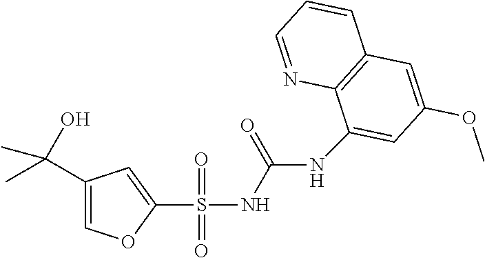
C1=C(C(O)(C)C)C=C(S(NC(=O)NC2=CC(OC)=CC3=C2N=CC=C3)(=O)=O)O1
